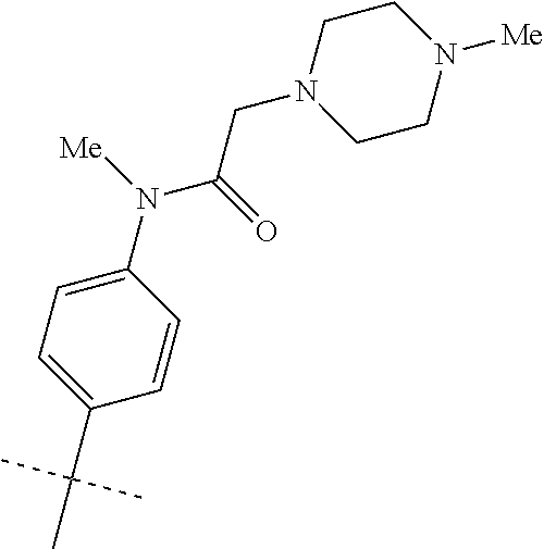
C1=C(N(C(CN2CCN([Me])CC2)=O)[Me])C=CC(C(C)(C)C)=C1
